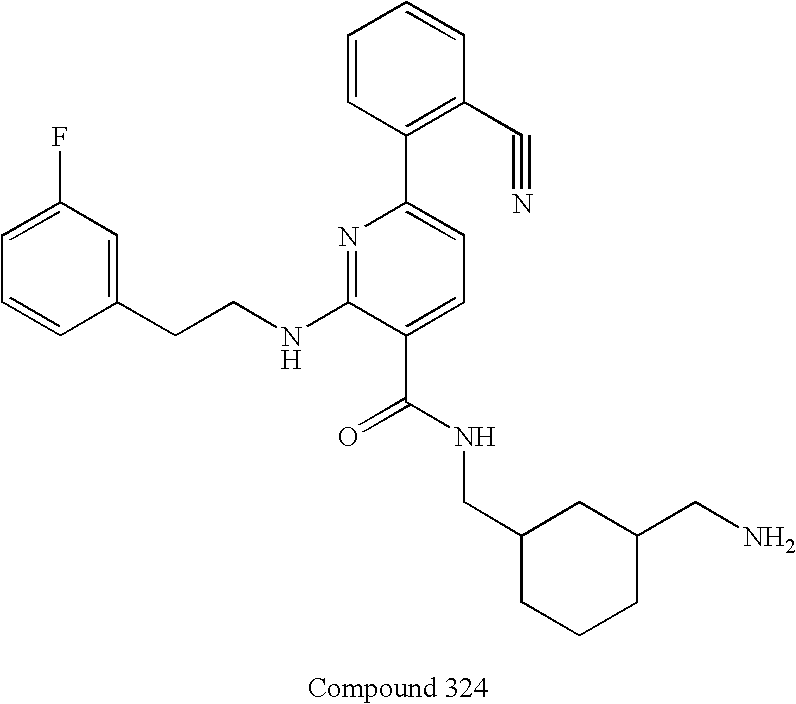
C1=CC(CCNC2=NC(C3=C(C#N)C=CC=C3)=CC=C2C(NCC2CC(CN)CCC2)=O)=CC(F)=C1
